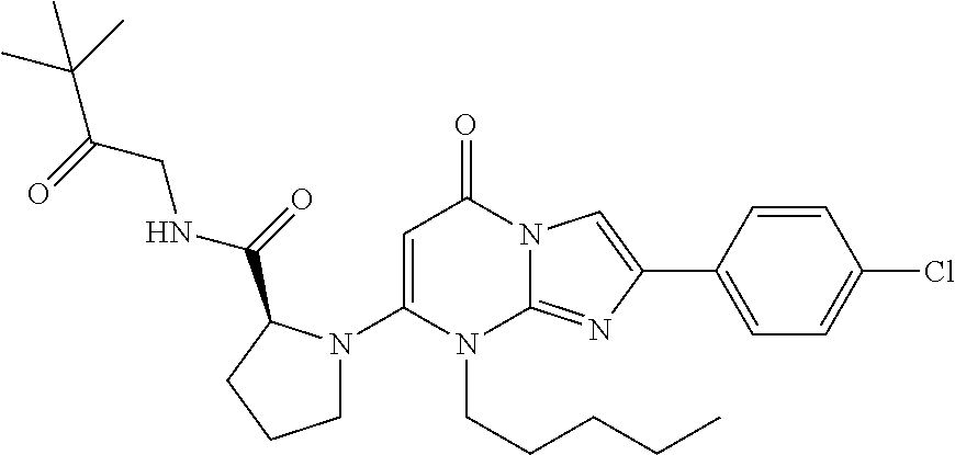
C1=C(N2CCCC2C(=O)NCC(=O)C(C)(C)C)N(CCCCC)C2=NC(C3=CC=C(Cl)C=C3)=CN2C1=O
